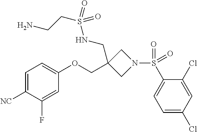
C1=C([NC])C(F)=CC(OCC2(CNS(CCN)(=O)=O)CN(S(C3=CC=C(Cl)C=C3Cl)(=O)=O)C2)=C1
